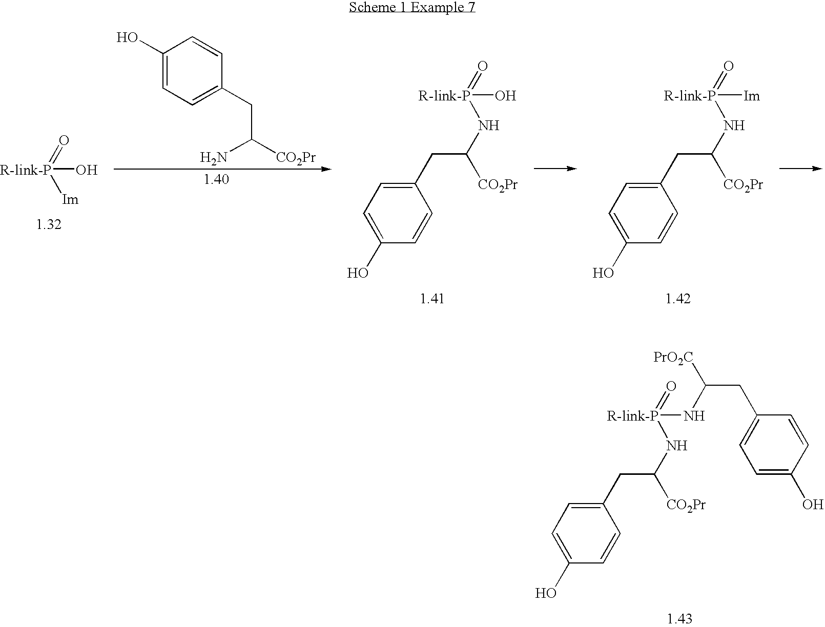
C1(O)=CC=C(CC(N[R-link-P](=O)NC(CC2=CC=C(O)C=C2)[PrO2C])[CO2Pr])C=C1.[R-link-P](O)([Im])=O.C1(O)=CC=C(CC([CO2Pr])N)C=C1.C1(O)=CC=C(CC(N[R-link-P](=O)O)[CO2Pr])C=C1.C1(O)=CC=C(CC(N[R-link-P](=O)[Im])[CO2Pr])C=C1
